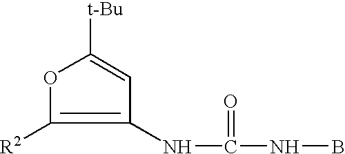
C1(NC(NB)=O)=C([R2])OC([t-Bu])=C1
